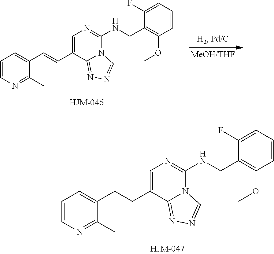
C1=CN=C(C)C(C=CC2=CN=C(NCC3=C(OC)C=CC=C3F)N3C2=NN=C3)=C1.C1=CN=C(C)C(CCC2=CN=C(NCC3=C(OC)C=CC=C3F)N3C2=NN=C3)=C1
